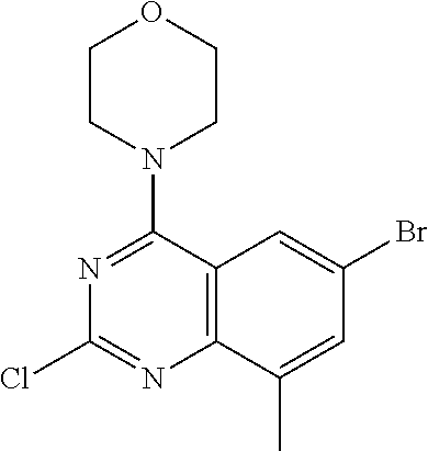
C12=C(C(C)=CC(Br)=C1)N=C(Cl)N=C2N1CCOCC1
